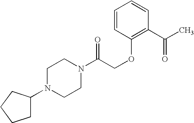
C(COC1=C(C(C)=O)C=CC=C1)(=O)N1CCN(C2CCCC2)CC1
